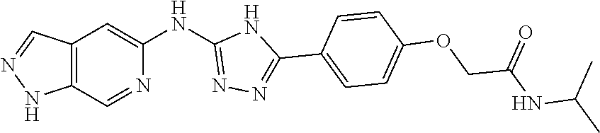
N1N=CC2=C1C=NC(NC1=NN=C(C3=CC=C(OCC(NC(C)C)=O)C=C3)N1)=C2
